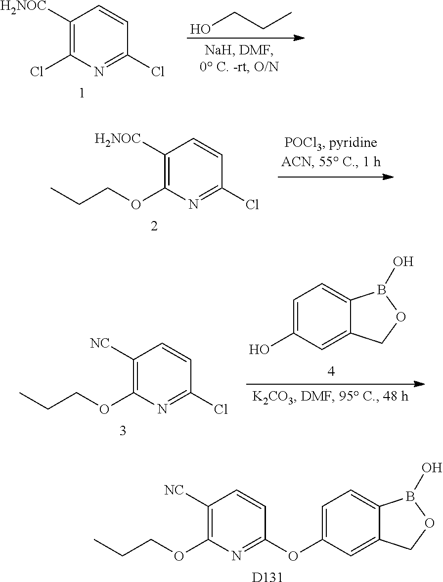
C1([H2NOC])=C(Cl)N=C(Cl)C=C1.OCCC.C1([H2NOC])=C(OCCC)N=C(Cl)C=C1.C1=C(O)C=C2C(=C1)B(O)OC2.C1([NC])=C(OCCC)N=C(Cl)C=C1.C1([NC])=C(OCCC)N=C(OC2=CC=C3C(=C2)COB3O)C=C1.[D131]
